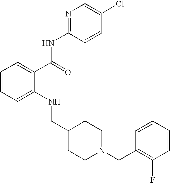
C1=CC=C(NCC2CCN(CC3=C(F)C=CC=C3)CC2)C(C(NC2=NC=C(Cl)C=C2)=O)=C1
